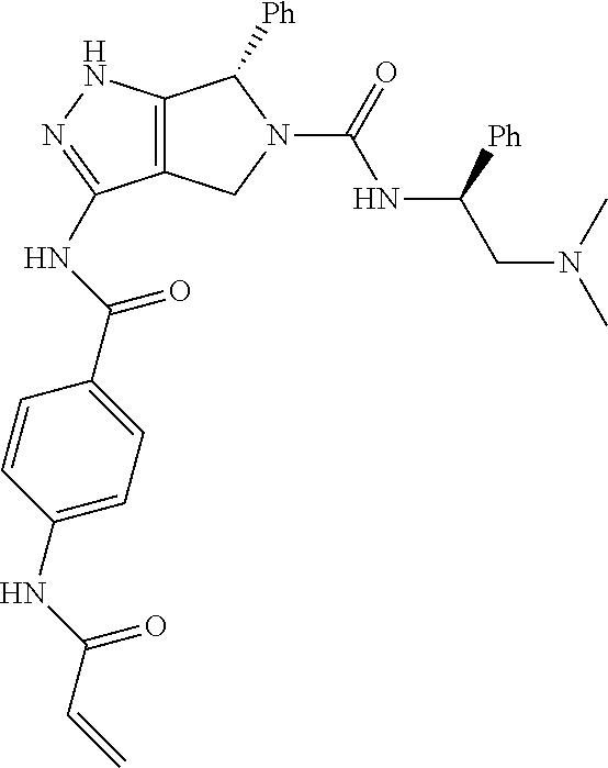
C12=C(NN=C1NC(C1=CC=C(NC(C=C)=O)C=C1)=O)C([Ph])N(C(=O)NC(CN(C)C)[Ph])C2
